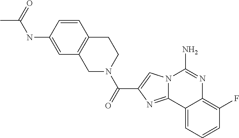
N12C(=NC(C(=O)N3CCC4=C(C3)C=C(NC(C)=O)C=C4)=C1)C1=CC=CC(F)=C1N=C2N
